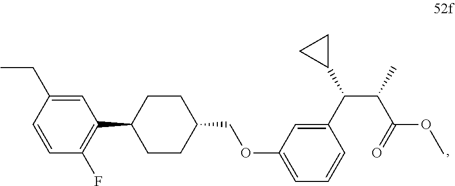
C1=C(CC)C=CC(F)=C1C1CCC(COC2=CC=CC(C(C(C)C(=O)OC)C3CC3)=C2)CC1
